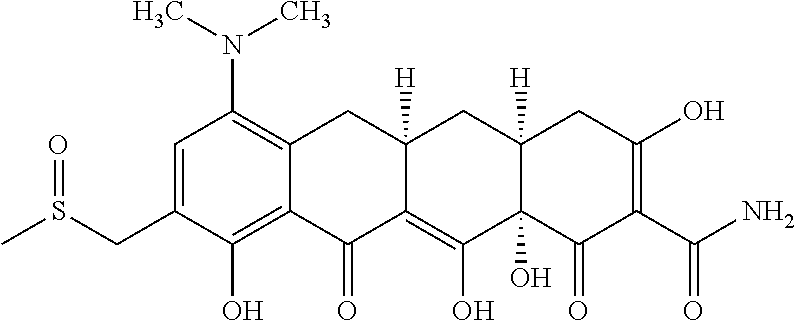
C1=C(CS(C)=O)C(O)=C2C(=C1N(C)C)CC1([H])C(=C(O)C3(O)C([H])(C1)CC(O)=C(C(N)=O)C3=O)C2=O
